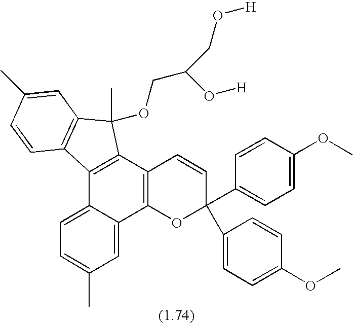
C1=C2C(=CC(C)=C1)C1=C(C3=C2C2=C(C3(C)OCC(CO[H])O[H])C=C(C)C=C2)C=CC(C2=CC=C(OC)C=C2)(C2=CC=C(OC)C=C2)O1
